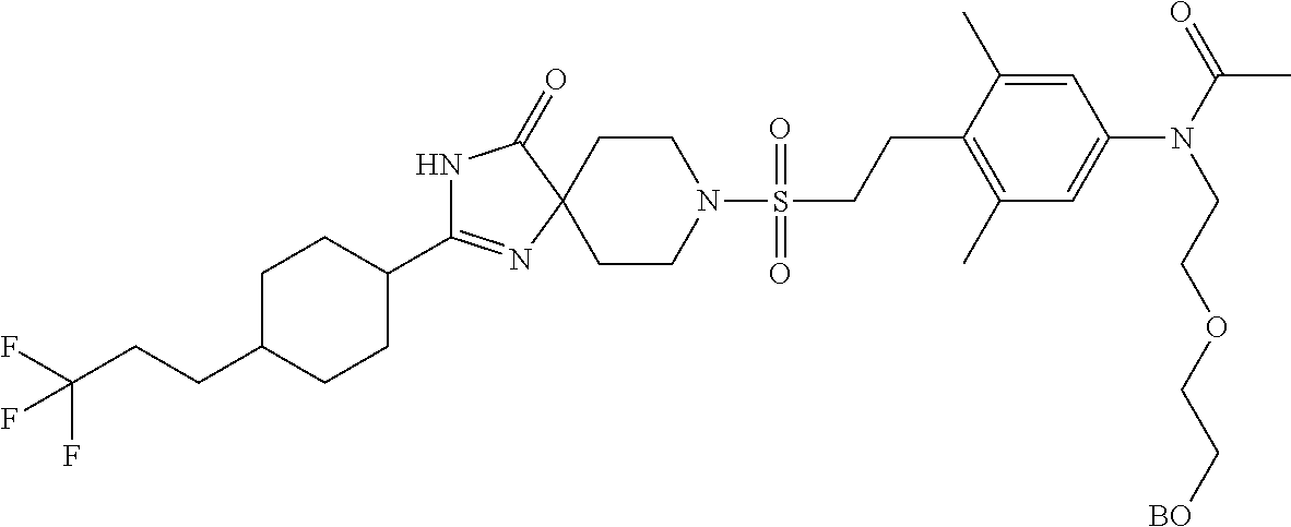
N1C(C2CCC(CCC(F)(F)F)CC2)=NC2(C1=O)CCN(S(CCC1=C(C)C=C(N(CCOCC[BO])C(=O)C)C=C1C)(=O)=O)CC2
